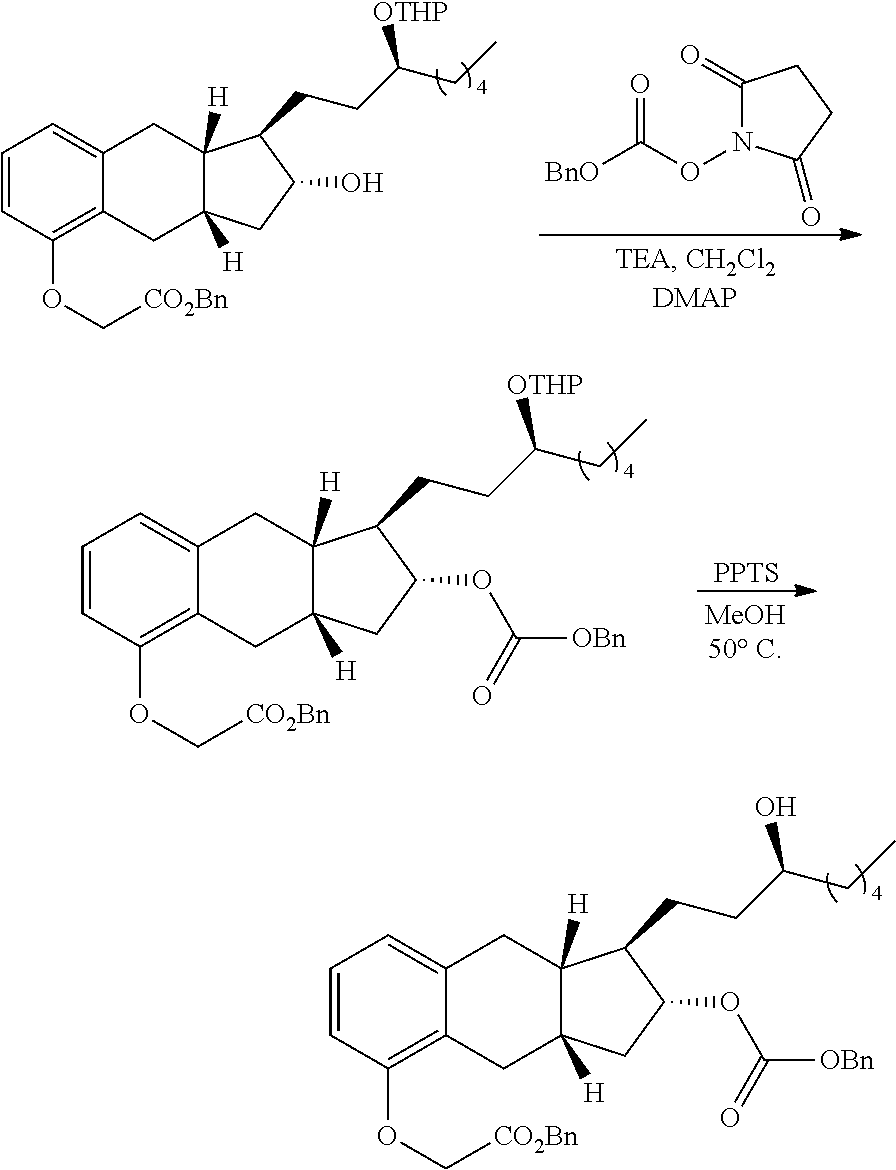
C1=CC(OC[CO2Bn])=C2C(=C1)CC1([H])C([H])(C2)CC(O)C1CCC(CC)[OTHP].[BnO]C(ON1C(=O)CCC1=O)=O.C1=CC(OC[CO2Bn])=C2C(=C1)CC1([H])C([H])(C2)CC(OC([OBn])=O)C1CCC(CC)[OTHP].[PPTS].C1=CC(OC[CO2Bn])=C2C(=C1)CC1([H])C([H])(C2)CC(OC([OBn])=O)C1CCC(CC)O
